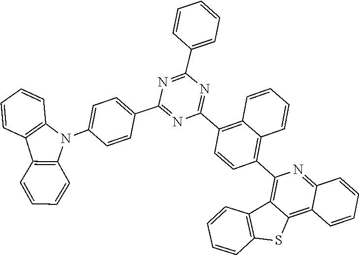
C1=CC2=C(C=C1)C1=C(N2C2=CC=C(C3=NC(C4=C5C=CC=CC5=C(C5=C6C(=C7C(=N5)C=CC=C7)SC5=C6C=CC=C5)C=C4)=NC(C4=CC=CC=C4)=N3)C=C2)C=CC=C1
